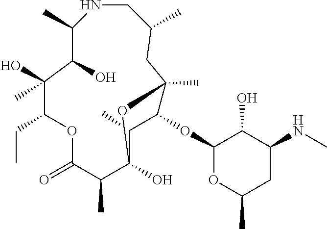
N1CC(C)CC2(C)C(OC3OC(C)CC(NC)C3O)C(C)C(O)(C(C)C(=O)OC(CC)C(O)(C)C(O)C1C)O2
